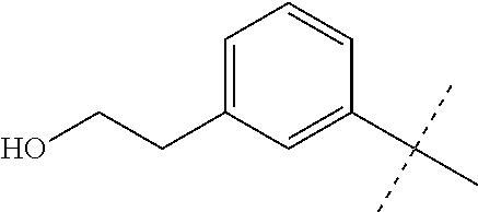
C1(C(C)(C)C)=CC(CCO)=CC=C1
